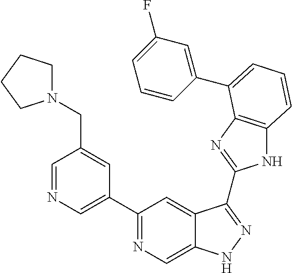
C1=NC=C(C2=NC=C3C(=C2)C(C2=NC4=C(N2)C=CC=C4C2=CC(F)=CC=C2)=NN3)C=C1CN1CCCC1
